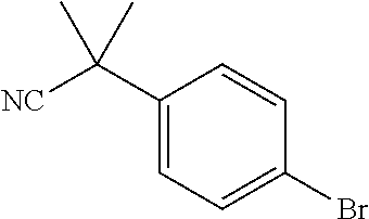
C1(C([NC])(C)C)=CC=C(Br)C=C1
